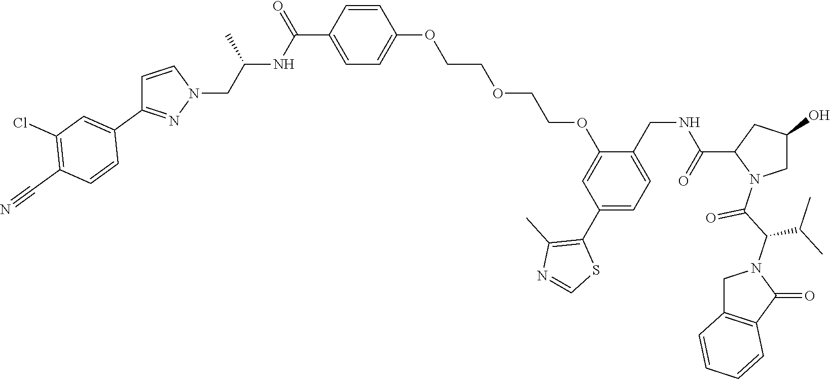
O(C1=CC=C(C(=O)NC(C)CN2C=CC(C3=CC(Cl)=C(C#N)C=C3)=N2)C=C1)CCOCCOC1=CC(C2=C(C)N=CS2)=CC=C1CNC(=O)C1N(C(=O)C(C(C)C)N2CC3=C(C2=O)C=CC=C3)CC(O)C1
